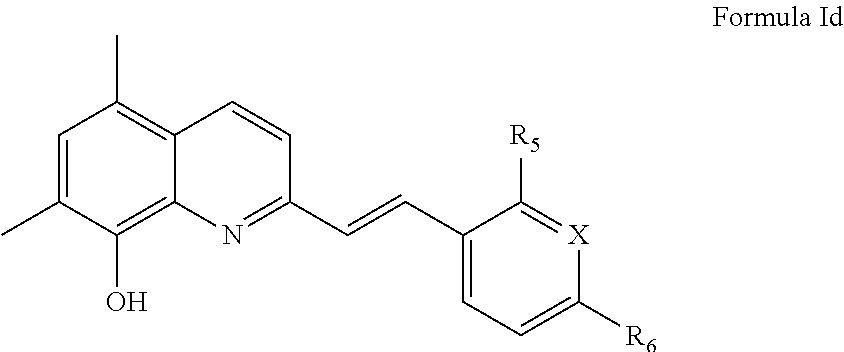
C1=C(C)C(O)=C2C(=C1C)C=CC(C=CC1=CC=C([R6])[X]=C1[R5])=N2
